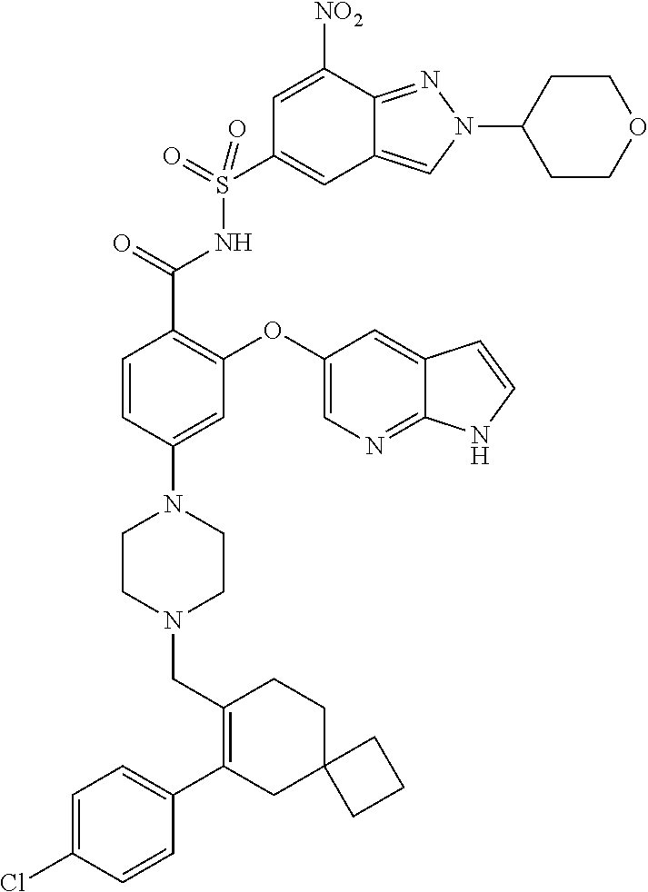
C1=CC(N2CCN(CC3=C(C4=CC=C(Cl)C=C4)CC4(CC3)CCC4)CC2)=CC(OC2=CN=C3C(=C2)C=CN3)=C1C(=O)NS(C1=CC2=CN(C3CCOCC3)N=C2C([NO2])=C1)(=O)=O
